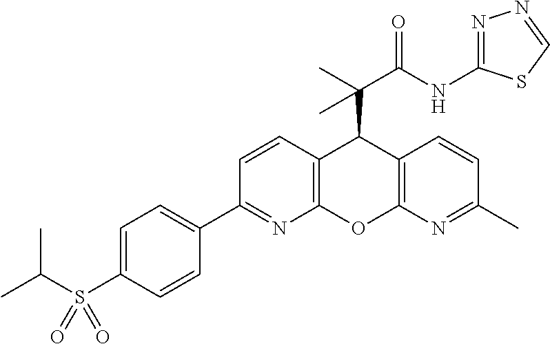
N1=C(NC(C(C)(C2C3=C(OC4=C2C=CC(C)=N4)N=C(C2=CC=C(S(C(C)C)(=O)=O)C=C2)C=C3)C)=O)SC=N1
